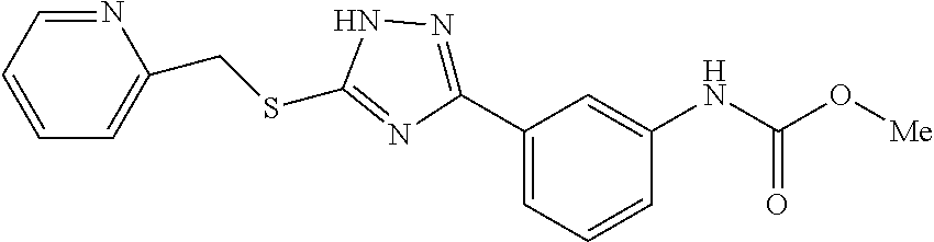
C1=CC=NC(CSC2=NC(C3=CC=CC(NC(=O)O[Me])=C3)=NN2)=C1
